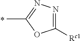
C1([Rc1])=NN=C(C)O1
